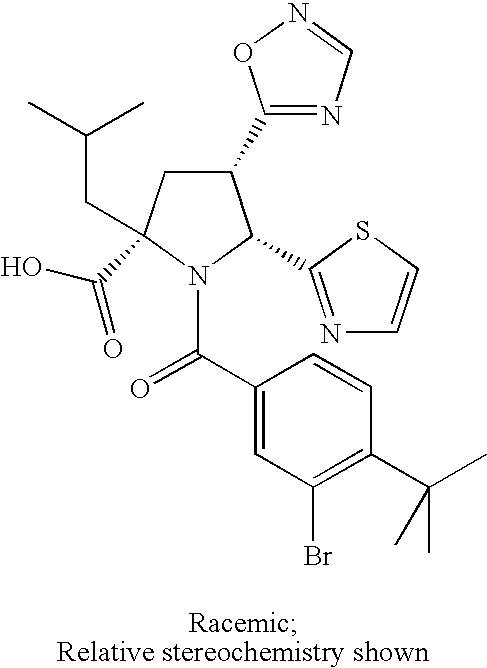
C1(C2=NC=NO2)CC(CC(C)C)(C(O)=O)N(C(C2=CC(Br)=C(C(C)(C)C)C=C2)=O)C1C1=NC=CS1
